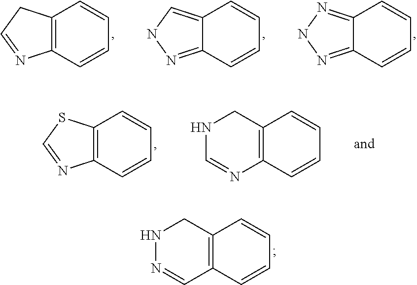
C12=C(C=CC=C1)N=CC2.C12=CNN=C1C=CC=C2.C12=NNN=C1C=CC=C2.C12=C(C=CC=C1)N=CS2.C12=C(C=CC=C1)N=CNC2.C12=C(C=CC=C1)C=NNC2
